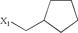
C1CC(C[X1])CC1
